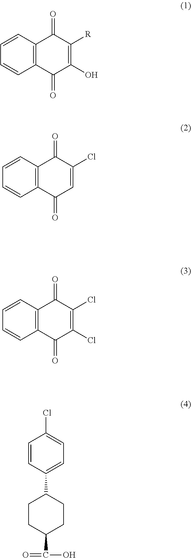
C1=CC2=C(C=C1)C(=O)C([R])=C(O)C2=O.C1=CC2=C(C=C1)C(=O)C(Cl)=CC2=O.C1=CC2=C(C=C1)C(=O)C(Cl)=C(Cl)C2=O.C1=CC(C2CCC(C(=O)O)CC2)=CC=C1Cl
